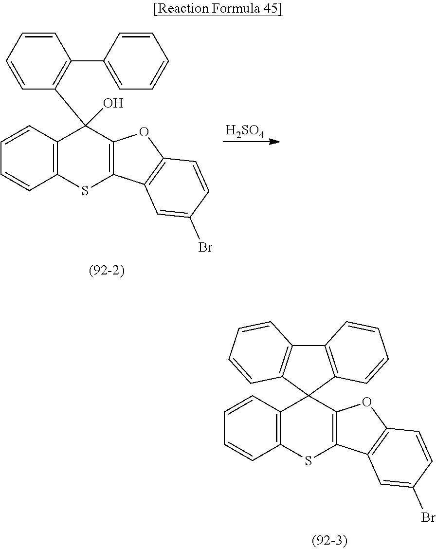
C1=CC2=C(C=C1)SC1=C(C23C2=C(C4=C3C=CC=C4)C=CC=C2)OC2=C1C=C(Br)C=C2.C1=CC2=C(C=C1)SC1=C(C2(C2=C(C3=CC=CC=C3)C=CC=C2)O)OC2=C1C=C(Br)C=C2.[H2SO4]
